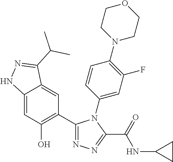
C12=CC(O)=C(C3=NN=C(C(=O)NC4CC4)N3C3=CC(F)=C(N4CCOCC4)C=C3)C=C1C(C(C)C)=NN2
